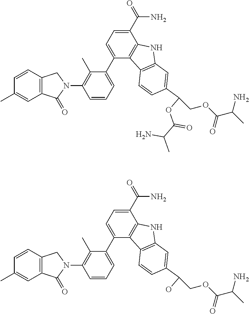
C1=CC2=C(C=C1C)C(=O)N(C1=C(C)C(C3=CC=C(C(=O)N)C4=C3C3=C(N4)C=C(C(COC(C(C)N)=O)OC(C(C)N)=O)C=C3)=CC=C1)C2.C1=CC2=C(C=C1C)C(=O)N(C1=C(C)C(C3=CC=C(C(=O)N)C4=C3C3=C(N4)C=C(C(COC(C(C)N)=O)O)C=C3)=CC=C1)C2
